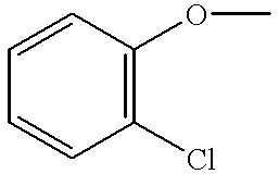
C1=CC(Cl)=C(OC)C=C1
